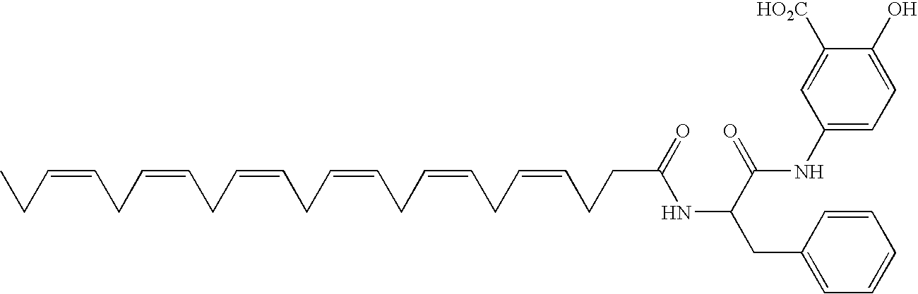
CCC=CCC=CCC=CCC=CCC=CCC=CCCC(NC(CC1=CC=CC=C1)C(NC1=CC=C(O)C([HO2C])=C1)=O)=O
